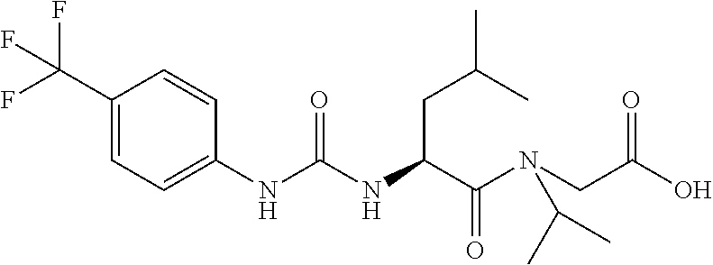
C1(C(F)(F)F)=CC=C(NC(=O)NC(CC(C)C)C(=O)N(CC(=O)O)C(C)C)C=C1
